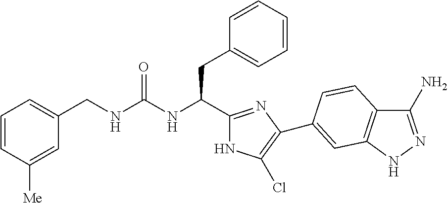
C(NC(CC1=CC=CC=C1)C1=NC(C2=CC3=C(C(N)=NN3)C=C2)=C(Cl)N1)(=O)NCC1=CC=CC([Me])=C1
